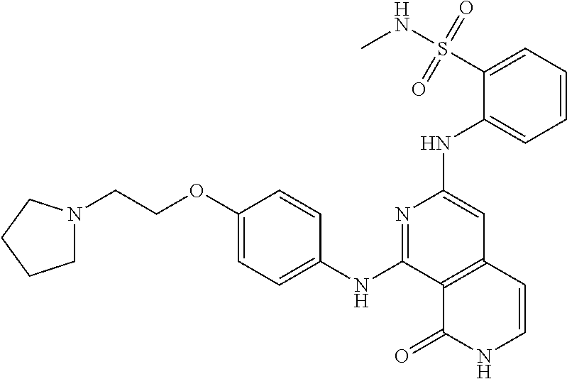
N1=C(NC2=CC=C(OCCN3CCCC3)C=C2)C2=C(C=C1NC1=CC=CC=C1S(NC)(=O)=O)C=CNC2=O
